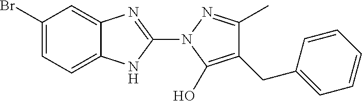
C1(Br)=CC=C2C(=C1)N=C(N1C(O)=C(CC3=CC=CC=C3)C(C)=N1)N2
